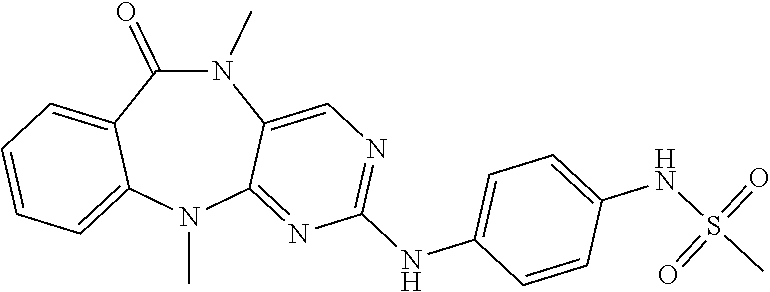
N1(C)C(=O)C2=CC=CC=C2N(C)C2=NC(NC3=CC=C(NS(C)(=O)=O)C=C3)=NC=C12
